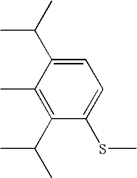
C1(C)=C(C(C)C)C(SC)=CC=C1C(C)C
